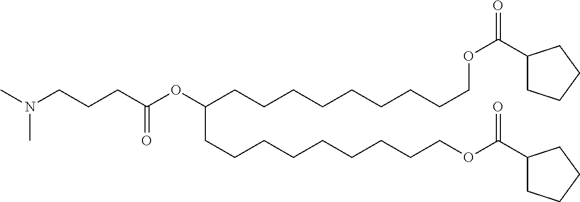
CN(CCCC(OC(CCCCCCCCCOC(C1CCCC1)=O)CCCCCCCCCOC(=O)C1CCCC1)=O)C
